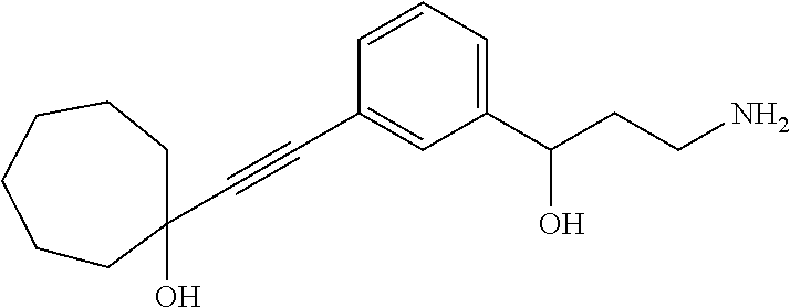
C(#CC1=CC(C(CCN)O)=CC=C1)C1(O)CCCCCC1
